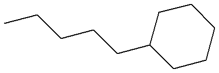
C1C(CCCCC)CCCC1
